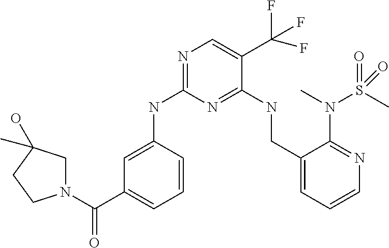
C1=C(NC2=NC=C(C(F)(F)F)C(NCC3=CC=CN=C3N(S(=O)(C)=O)C)=N2)C=CC=C1C(N1CC(O)(C)CC1)=O
